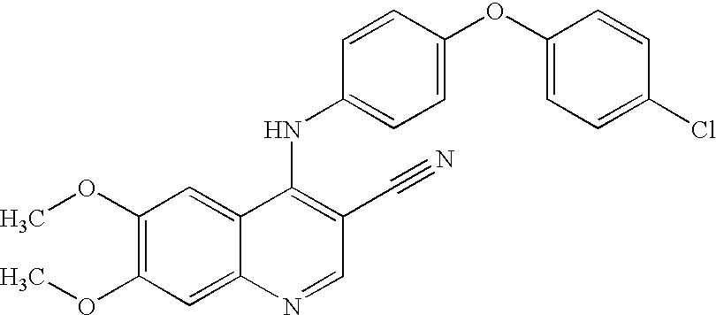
C1(OC)=C(OC)C=C2C(=C1)C(NC1=CC=C(OC3=CC=C(Cl)C=C3)C=C1)=C(C#N)C=N2
